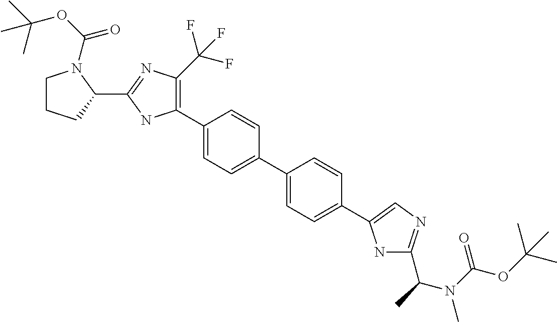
C1CCC(C2=NC(C(F)(F)F)=C(C3=CC=C(C4=CC=C(C5=CN=C(C(N(C(OC(C)(C)C)=O)C)C)N5)C=C4)C=C3)N2)N1C(OC(C)(C)C)=O
